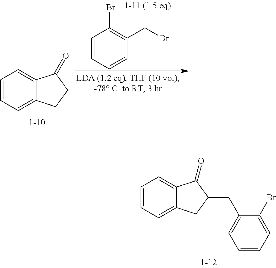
C1=CC=CC(CBr)=C1Br.C1=CC=C2C(=C1)C(=O)CC2.C1=CC=C2C(=C1)C(=O)C(CC1=CC=CC=C1Br)C2
